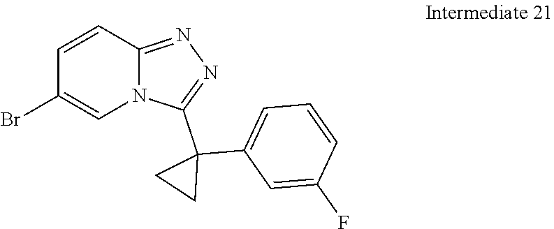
C1(Br)=CN2C(=NN=C2C2(C3=CC=CC(F)=C3)CC2)C=C1
